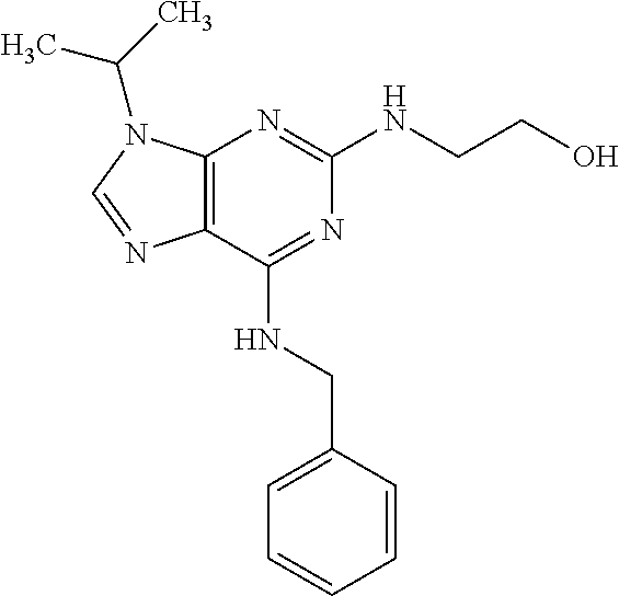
C12=C(C(NCC3=CC=CC=C3)=NC(NCCO)=N1)N=CN2C(C)C
